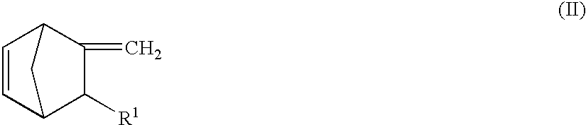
C1=CC2C([R1])C(=C)C1C2
